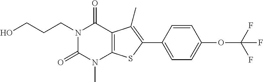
N1(CCCO)C(=O)N(C)C2=C(C1=O)C(C)=C(C1=CC=C(OC(F)(F)F)C=C1)S2
